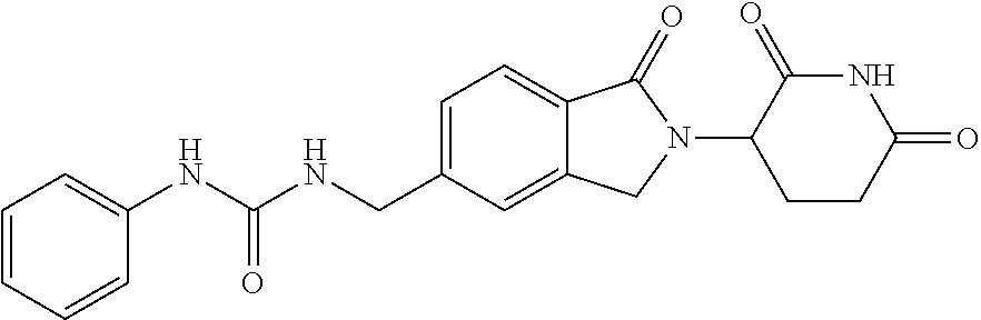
C1=CC=CC(NC(NCC2=CC=C3C(=C2)CN(C2CCC(=O)NC2=O)C3=O)=O)=C1
